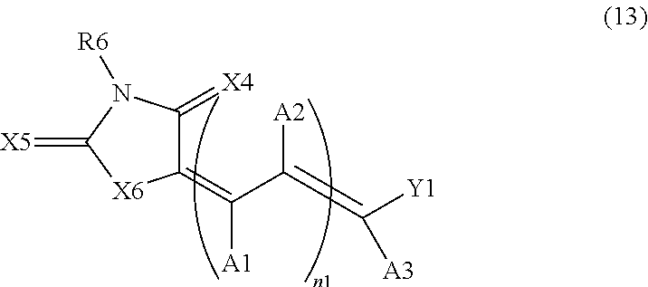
C1(=C(C(=C([Y1])[A3])[A2])[A1])C(=[X4])N([R6])C(=[X5])[X6]1
